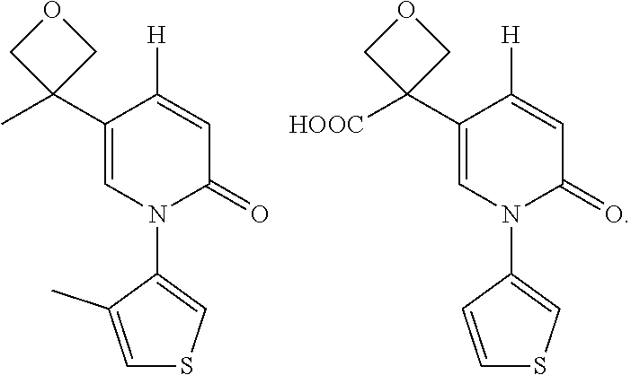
C1(C2(C)COC2)=CN(C2=CSC=C2C)C(=O)C=C1[H].C1(C2([HOOC])COC2)=CN(C2=CSC=C2)C(=O)C=C1[H]
